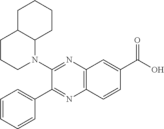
C12=C(C=CC(C(O)=O)=C1)N=C(C1=CC=CC=C1)C(N1C3C(CCC1)CCCC3)=N2
